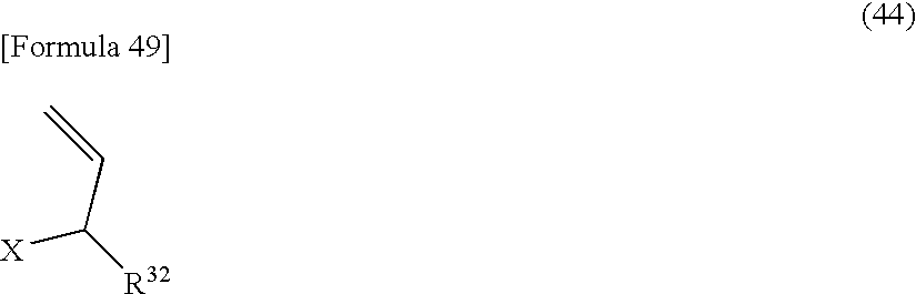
[R32]C(C=C)[X]
